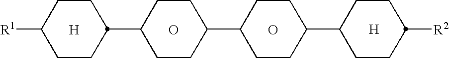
C1CC([R1])CCC1C1CCC(C2CCC(C3CCC([R2])CC3)CC2)CC1.[H].O.O.[H]
